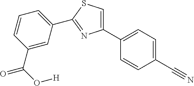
C1(C2=CC=C(C#N)C=C2)=CSC(C2=CC=CC(C(O[H])=O)=C2)=N1
